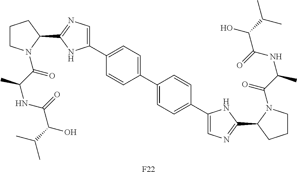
C1CN(C(=O)C(NC(=O)C(O)C(C)C)C)C(C2=NC=C(C3=CC=C(C4=CC=C(C5=CN=C(C6N(C(=O)C(NC(=O)C(C(C)C)O)C)CCC6)N5)C=C4)C=C3)N2)C1.[F22]
